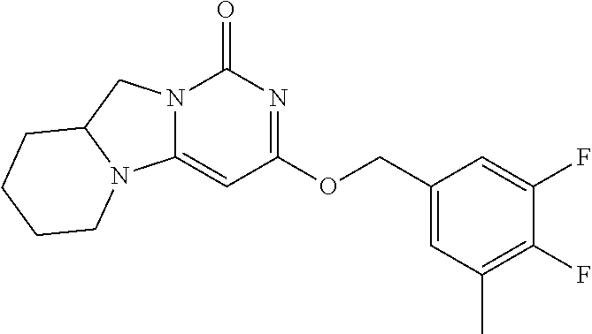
N12C(CN3C1=CC(OCC1=CC(C)=C(F)C(F)=C1)=NC3=O)CCCC2
